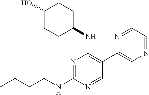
CCCCNC1=NC(NC2CCC(O)CC2)=C(C2=CN=CC=N2)C=N1
